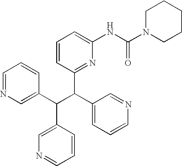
C1=NC=C(C(C(C2=CC=CN=C2)C2=NC(NC(N3CCCCC3)=O)=CC=C2)C2=CN=CC=C2)C=C1
